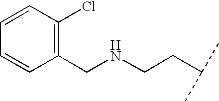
C1(CNCCC(C)C)=C(Cl)C=CC=C1
